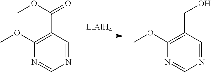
[LiAlH4].N1=CN=CC(CO)=C1OC.N1=CN=CC(C(=O)OC)=C1OC
